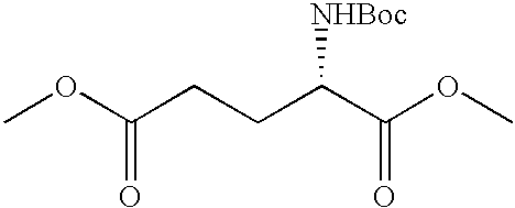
C(CCC(C(OC)=O)[NHBoc])(OC)=O
